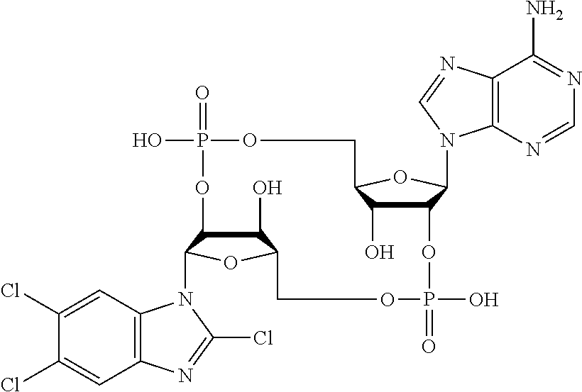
C1(O)C2C(N3C4=C(C=C(Cl)C(Cl)=C4)N=C3Cl)OC1COP(=O)(O)OC1C(O)C(OC1N1C3=C(C(N)=NC=N3)N=C1)COP(=O)(O)O2
